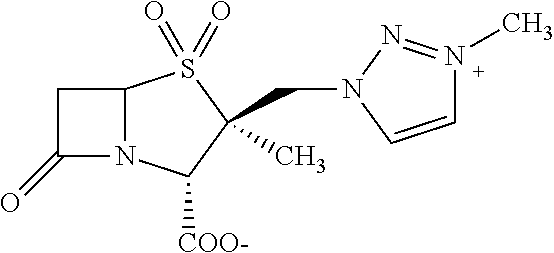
C1(=O)N2C(C1)S(=O)(=O)C(C)(CN1C=CN(C)=N1)C2[COO-]
